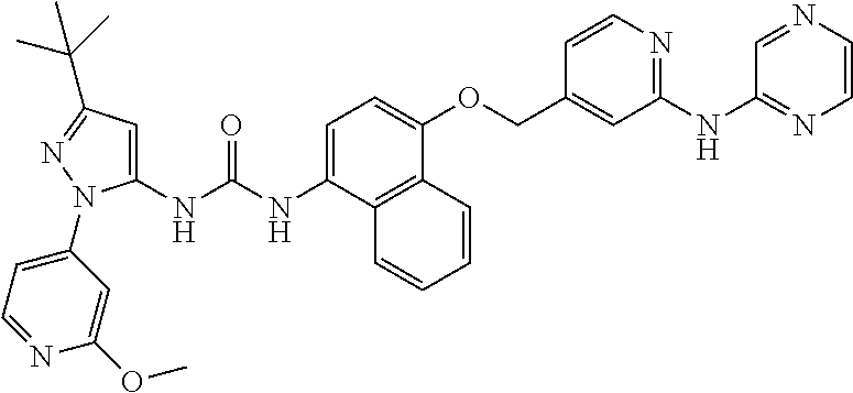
C1=C(NC(NC2=CC(C(C)(C)C)=NN2C2=CC=NC(OC)=C2)=O)C2=C(C(OCC3=CC(NC4=NC=CN=C4)=NC=C3)=C1)C=CC=C2
